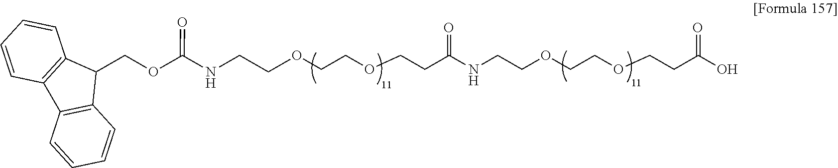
N(C(CCOCCOCCNC(OCC1C2=C(C3=C1C=CC=C3)C=CC=C2)=O)=O)CCOCCOCCC(O)=O
